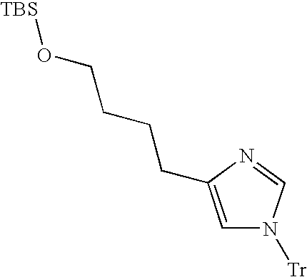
C1=C(CCCCO[TBS])N=CN1[Tr]
